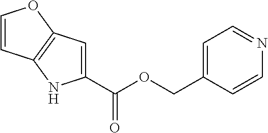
C1=CC2=C(O1)C=C(C(OCC1=CC=NC=C1)=O)N2
